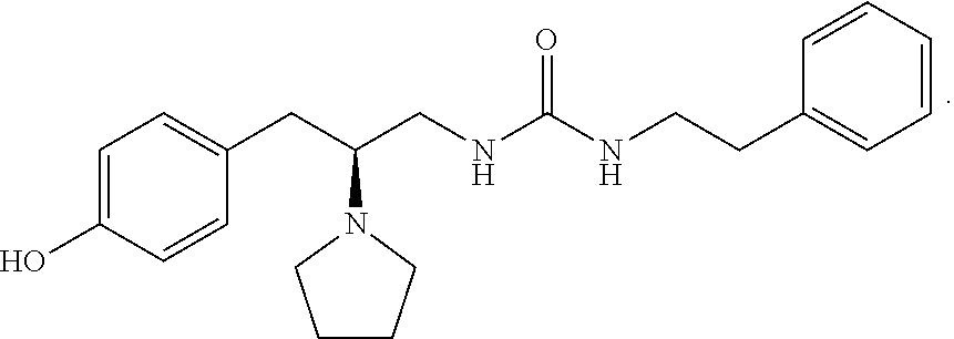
C1(CCNC(=O)NCC(CC2=CC=C(O)C=C2)N2CCCC2)=CC=CC=C1
